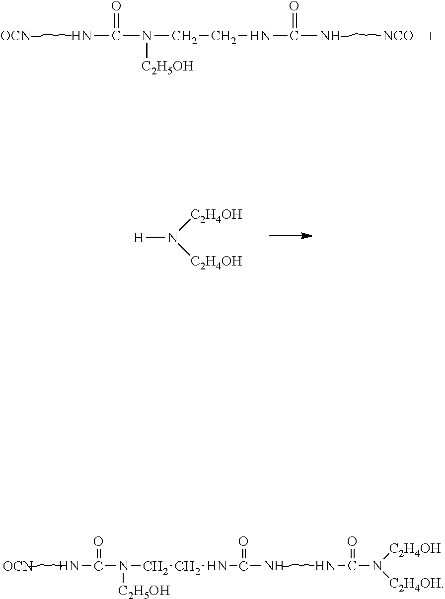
NC(N(CCNC(N)=O)[C2H5OH])=O.[OCN].NC(N([C2H4OH])[C2H4OH])=O.[H]N([C2H4OH])[C2H4OH].NC(N(CCNC(N)=O)[C2H5OH])=O.[OCN].[NCO]
